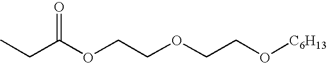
O(CCOC(CC)=O)CCO[C6H13]
